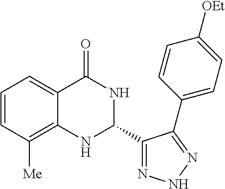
C1=CC([Me])=C2C(=C1)C(=O)NC(C1=NNN=C1C1=CC=C([OEt])C=C1)N2
